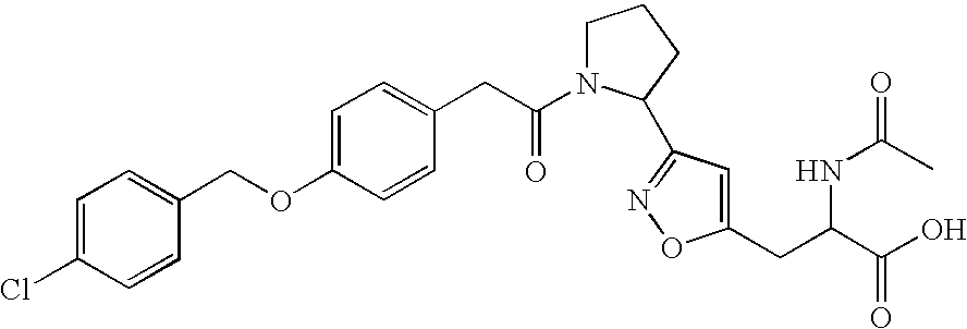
C1=C(Cl)C=CC(COC2=CC=C(CC(N3CCCC3C3=NOC(CC(NC(C)=O)C(O)=O)=C3)=O)C=C2)=C1
